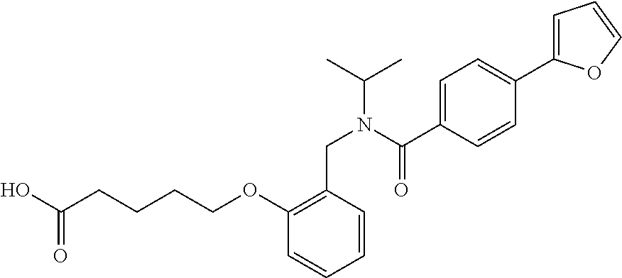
C(N(C(C)C)C(C1=CC=C(C2=CC=CO2)C=C1)=O)C1=C(OCCCCC(=O)O)C=CC=C1
